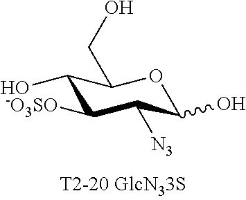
C1(O)C([-O3SO])C([N3])C(O)OC1CO
